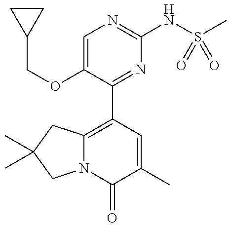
C1CC1COC1=CN=C(NS(C)(=O)=O)N=C1C1=C2N(C(=O)C(C)=C1)CC(C)(C)C2
